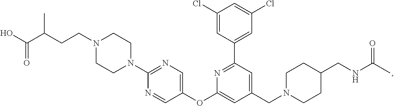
C(C(CCN1CCN(C2=NC=C(OC3=CC(CN4CCC(CNC(C)=O)CC4)=CC(C4=CC(Cl)=CC(Cl)=C4)=N3)C=N2)CC1)C)(O)=O
